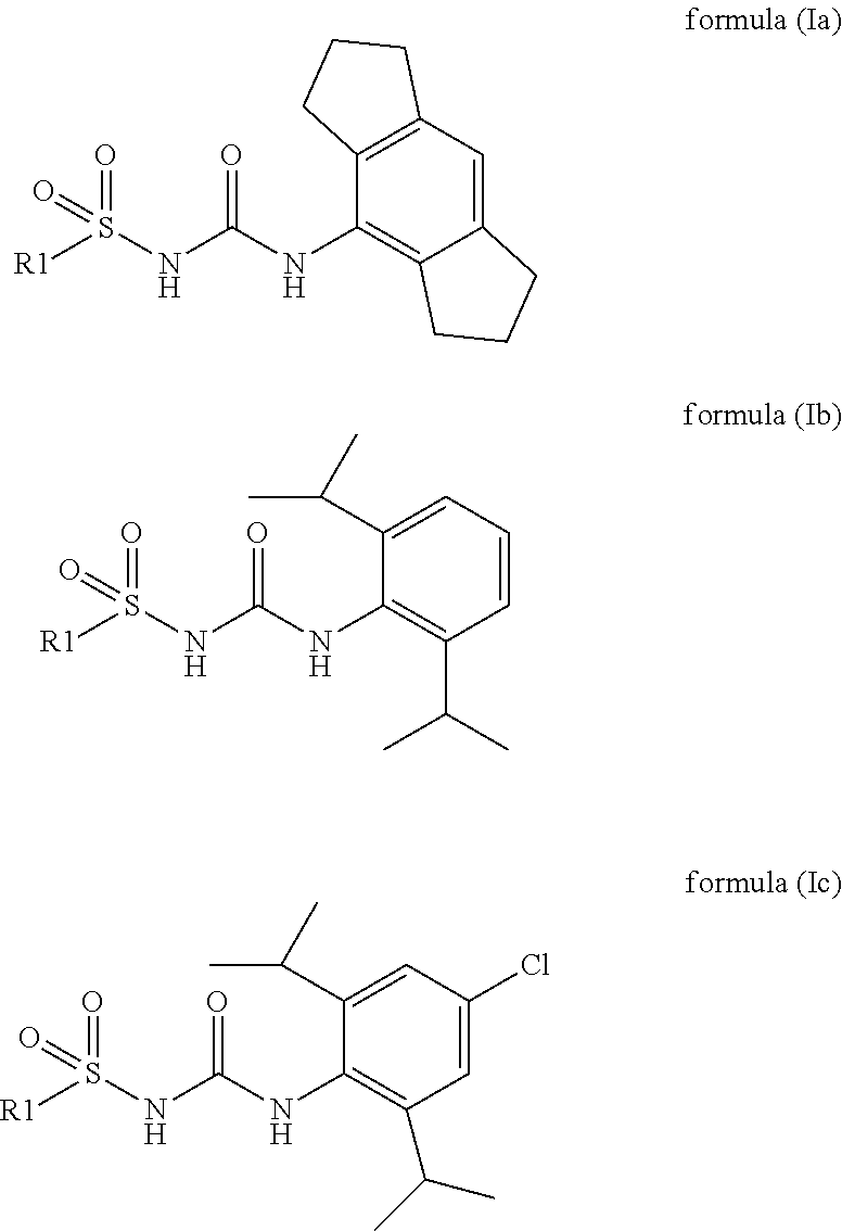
C12=C(C=C3C(=C1NC(NS([R1])(=O)=O)=O)CCC3)CCC2.C1(C(C)C)=CC=CC(C(C)C)=C1NC(NS([R1])(=O)=O)=O.C1(C(C)C)=CC(Cl)=CC(C(C)C)=C1NC(NS([R1])(=O)=O)=O
